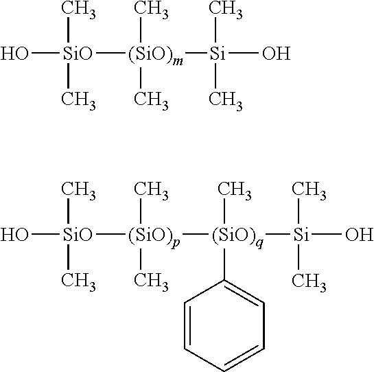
O[SiO](C)(C)[(SiO)m]([Si](O)(C)C)(C)C.O[SiO](C)(C)[(SiO)p]([(SiO)q]([Si](O)(C)C)(C)C1=CC=CC=C1)(C)C
